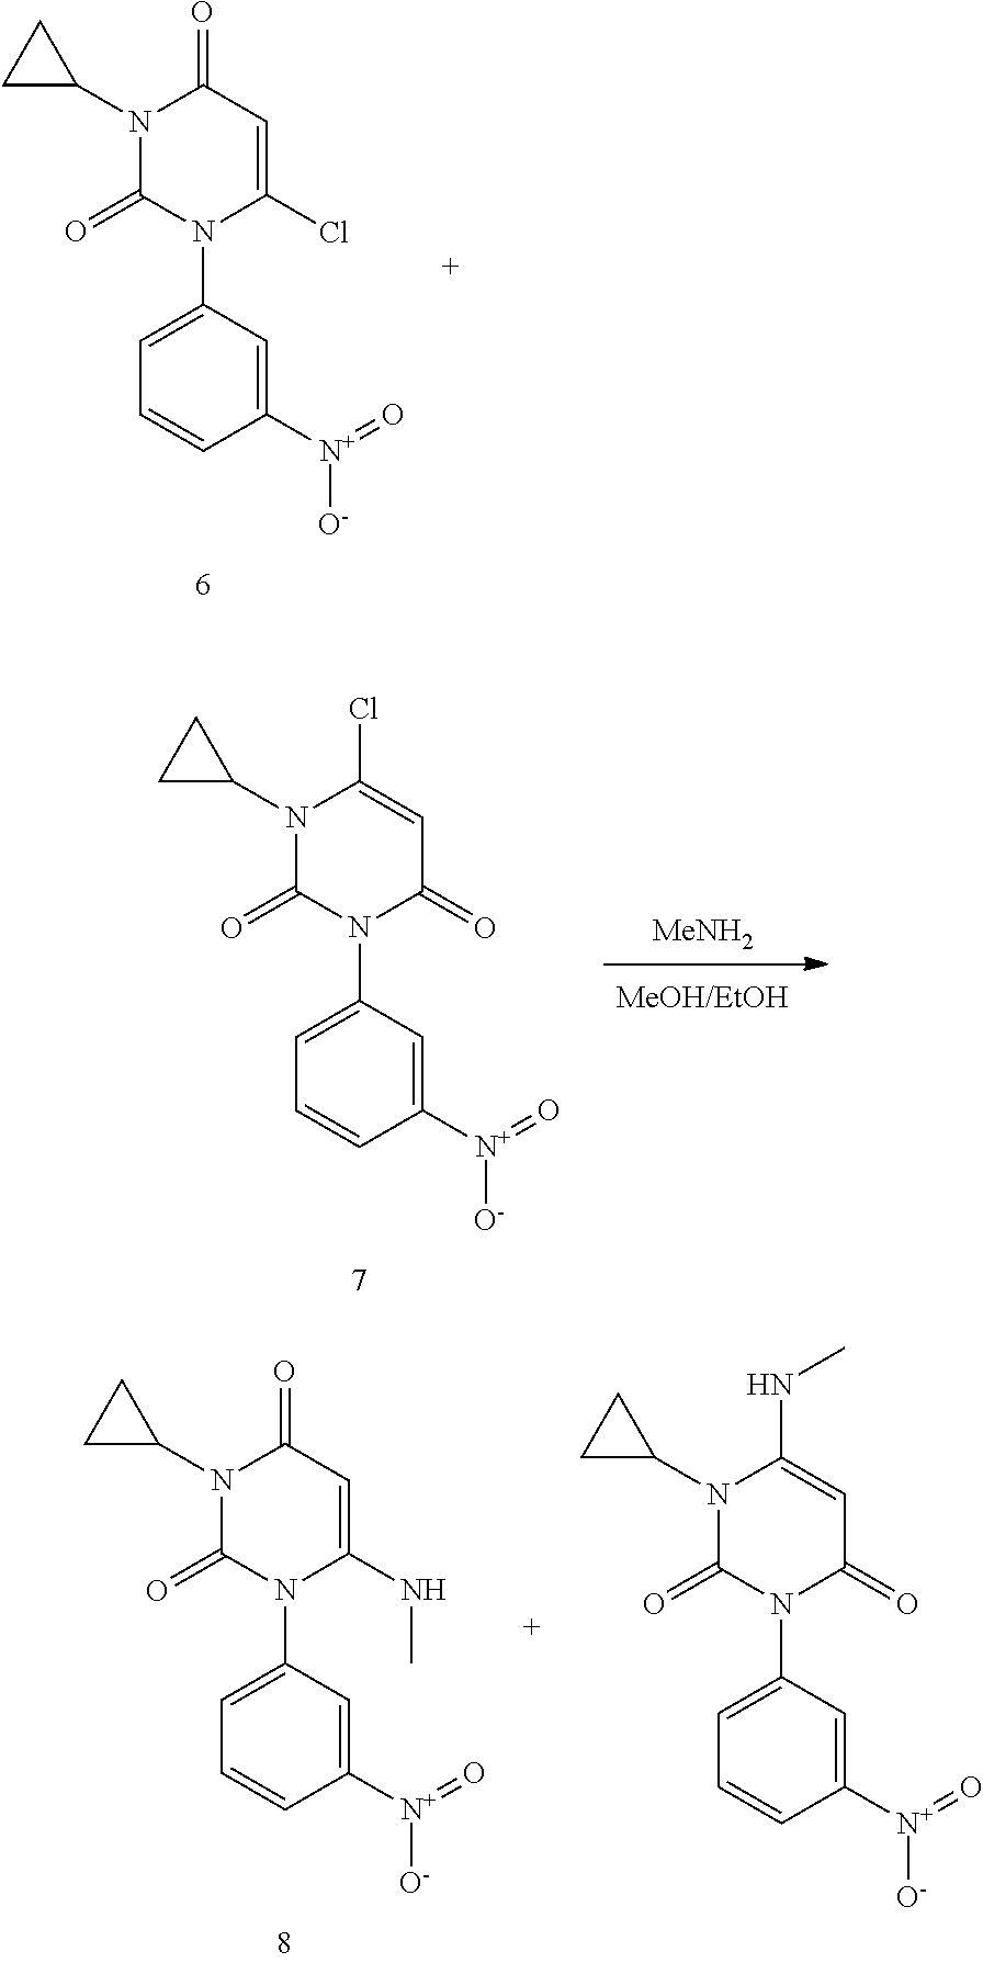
[MeNH2].C1(N2C(=O)N(C3=CC=CC([N+](=O)[O-])=C3)C(=O)C=C2Cl)CC1.C1(N2C(=O)N(C3=CC=CC([N+](=O)[O-])=C3)C(Cl)=CC2=O)CC1.C1(N2C(=O)N(C3=CC=CC([N+](=O)[O-])=C3)C(=O)C=C2NC)CC1.C1(N2C(=O)N(C3=CC=CC([N+](=O)[O-])=C3)C(NC)=CC2=O)CC1
